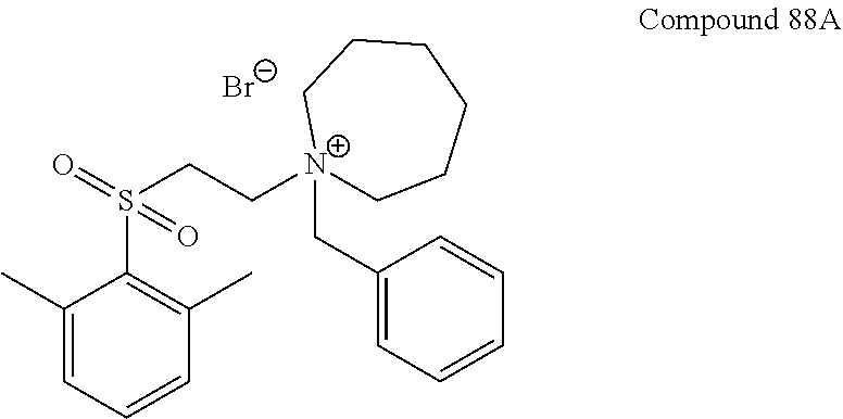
C1(C)=CC=CC(C)=C1S(=O)(CC[N+]1(CC2=CC=CC=C2)CCCCCC1)=O.[Br-]
